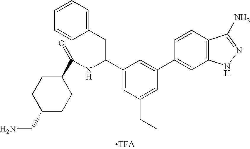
C1=CC=C(CC(NC(=O)C2CCC(CN)CC2)C2=CC(CC)=CC(C3=CC4=C(C=C3)C(N)=NN4)=C2)C=C1
